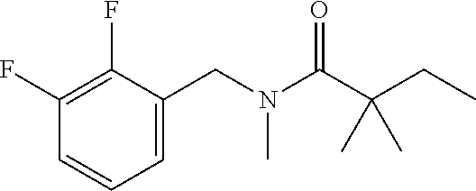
C1(F)=C(F)C(CN(C(C(CC)(C)C)=O)C)=CC=C1
